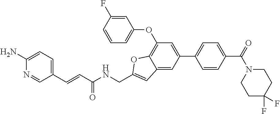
C1(C2=CC=C(C(=O)N3CCC(F)(F)CC3)C=C2)=CC(OC2=CC=CC(F)=C2)=C2C(=C1)C=C(CNC(C=CC1=CC=C(N)N=C1)=O)O2
